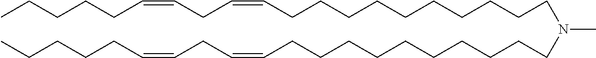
N(C)(CCCCCCCCCCC=CCC=CCCCCC)CCCCCCCCCCC=CCC=CCCCCC
